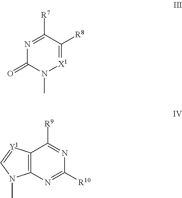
N1=C([R7])C([R8])=[X1]N(C)C1=O.C12=C(N=C([R10])N=C1[R9])N(C)C=[Y1]2
